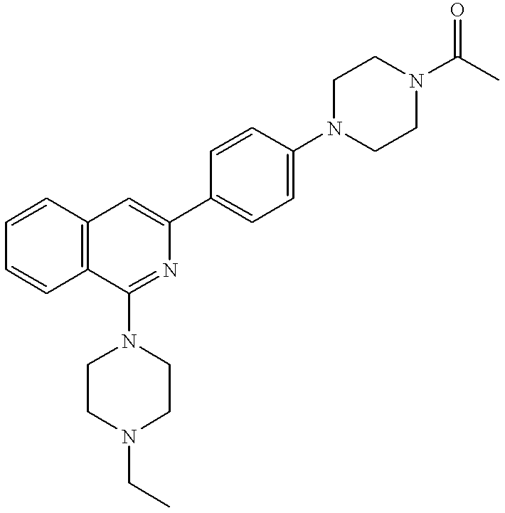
C12=C(C=CC=C1)C(N1CCN(CC)CC1)=NC(C1=CC=C(N3CCN(C(C)=O)CC3)C=C1)=C2
